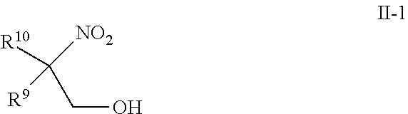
C([R10])([NO2])(CO)[R9]
